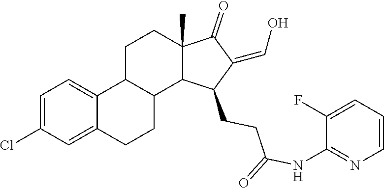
C1=C(Cl)C=C2C(=C1)C1C(CC2)C2C(C)(CC1)C(=O)C(=CO)C2CCC(=O)NC1=NC=CC=C1F
